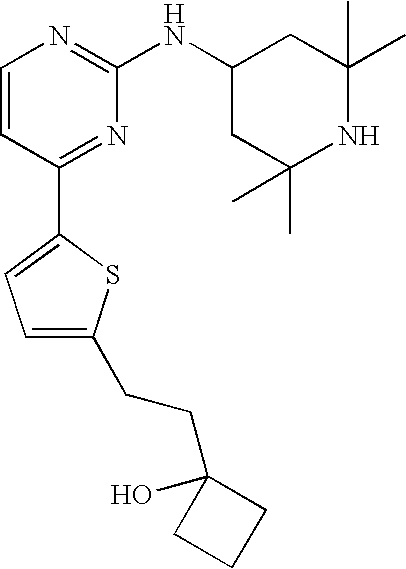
C1=CC(C2=CC=C(CCC3(O)CCC3)S2)=NC(NC2CC(C)(C)NC(C)(C)C2)=N1
